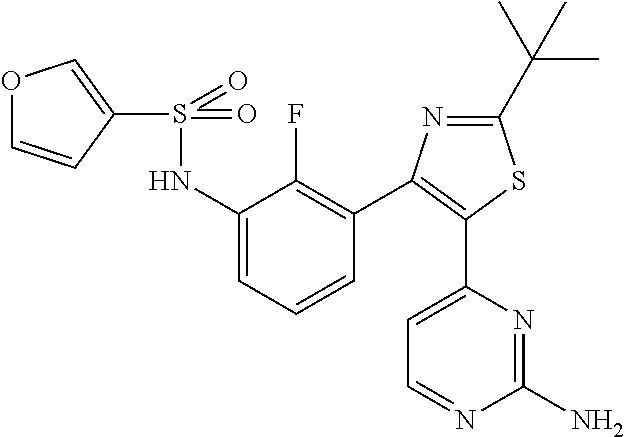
C1=C(NS(=O)(=O)C2=COC=C2)C(F)=C(C2=C(C3=CC=NC(N)=N3)SC(C(C)(C)C)=N2)C=C1
